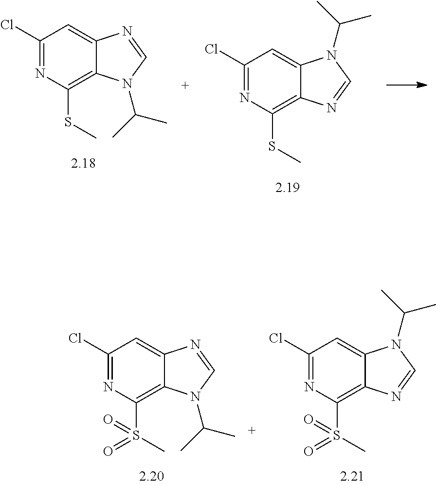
C1(Cl)=NC(SC)=C2C(=C1)N(C(C)C)C=N2.C1(Cl)=NC(SC)=C2C(=C1)N=CN2C(C)C.C1(Cl)=NC(S(=O)(C)=O)=C2C(=C1)N=CN2C(C)C.C1(Cl)=NC(S(=O)(C)=O)=C2C(=C1)N(C(C)C)C=N2
